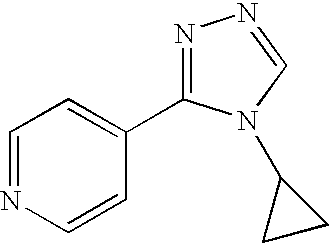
C1=NC=CC(C2=NN=CN2C2CC2)=C1
